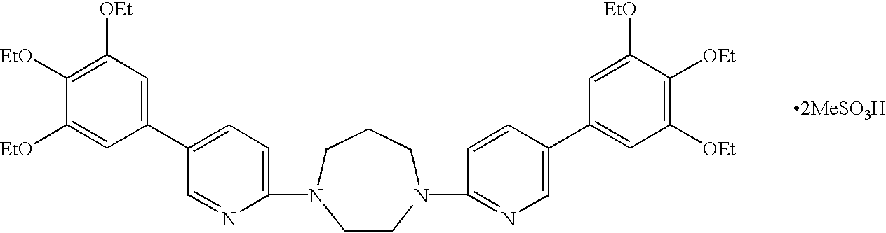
C1(C2=CC=C(N3CCN(C4=NC=C(C5=CC([OEt])=C([OEt])C([EtO])=C5)C=C4)CCC3)N=C2)=CC([OEt])=C([EtO])C([EtO])=C1.[2MeSO3H]
